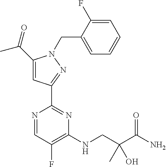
CC(=O)C1=CC(C2=NC(NCC(C(=O)N)(C)O)=C(F)C=N2)=NN1CC1=CC=CC=C1F
